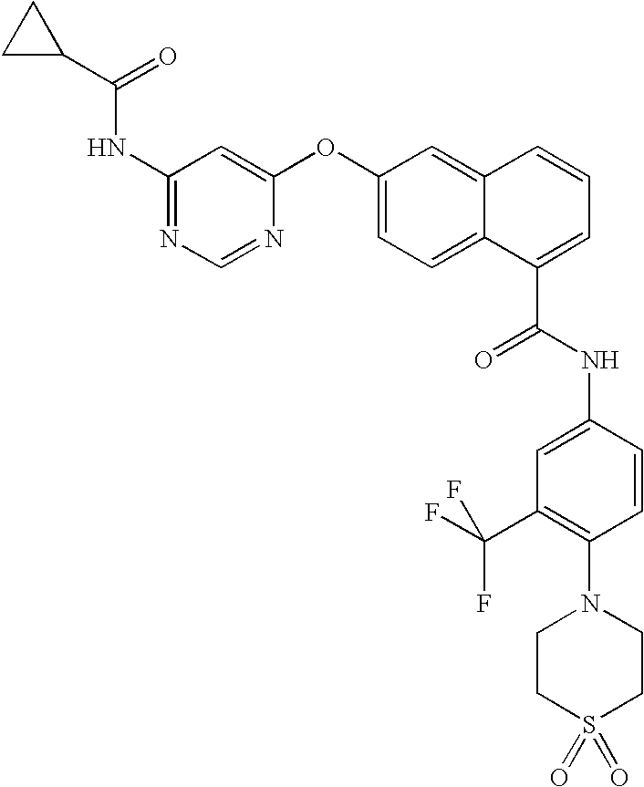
C(=O)(C1CC1)NC1=NC=NC(OC2=CC=C3C(=C2)C=CC=C3C(NC2=CC(C(F)(F)F)=C(N3CCS(=O)(=O)CC3)C=C2)=O)=C1
